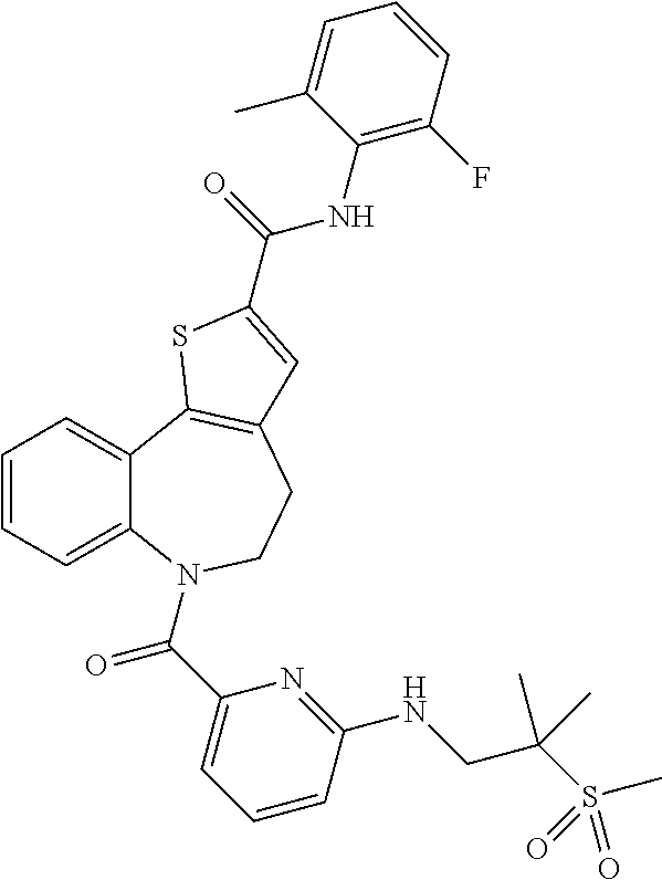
C1=CC=C2C(=C1)C1=C(CCN2C(C2=CC=CC(NCC(S(C)(=O)=O)(C)C)=N2)=O)C=C(C(=O)NC2=C(F)C=CC=C2C)S1
